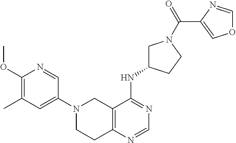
C12=C(N=CN=C1NC1CN(C(=O)C3=COC=N3)CC1)CCN(C1=CC(C)=C(OC)N=C1)C2
